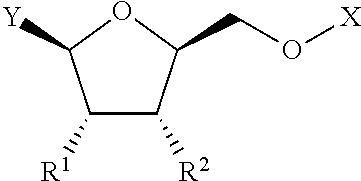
C1([R1])C([R2])C(CO[X])OC1[Y]
